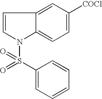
C1=C([COCl])C=C2C(=C1)N(S(C1=CC=CC=C1)(=O)=O)C=C2
